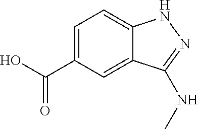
C1=C(C(O)=O)C=C2C(=C1)NN=C2NC
